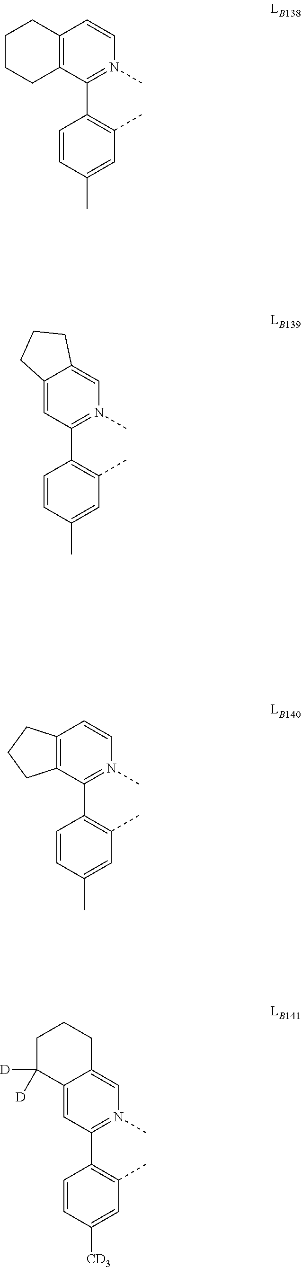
C12=C(C(C3=C(C)C=C(C)C=C3)=N(C)C=C1)CCCC2.C12=C(C(C3=C(C)C=C(C)C=C3)=N(C)C=C1)CCC2.C12=CC(C3=C(C)C=C([CD3])C=C3)=N(C)C=C1CCCC2([D])[D].C12=CC(C3=C(C)C=C(C)C=C3)=N(C)C=C1CCC2
